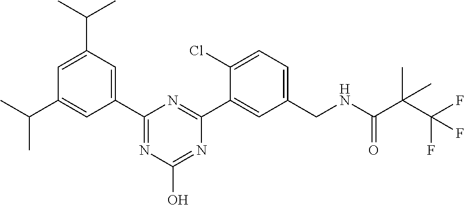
C1=C(C(C)C)C=C(C2=NC(O)=NC(C3=CC(CNC(C(C(F)(F)F)(C)C)=O)=CC=C3Cl)=N2)C=C1C(C)C
